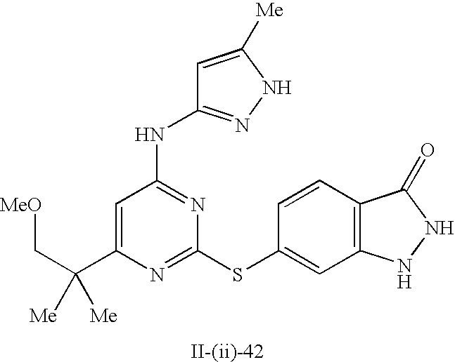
C1=C(C(C[MeO])([Me])[Me])N=C(SC2=CC3=C(C=C2)C(=O)NN3)N=C1NC1=NNC([Me])=C1
